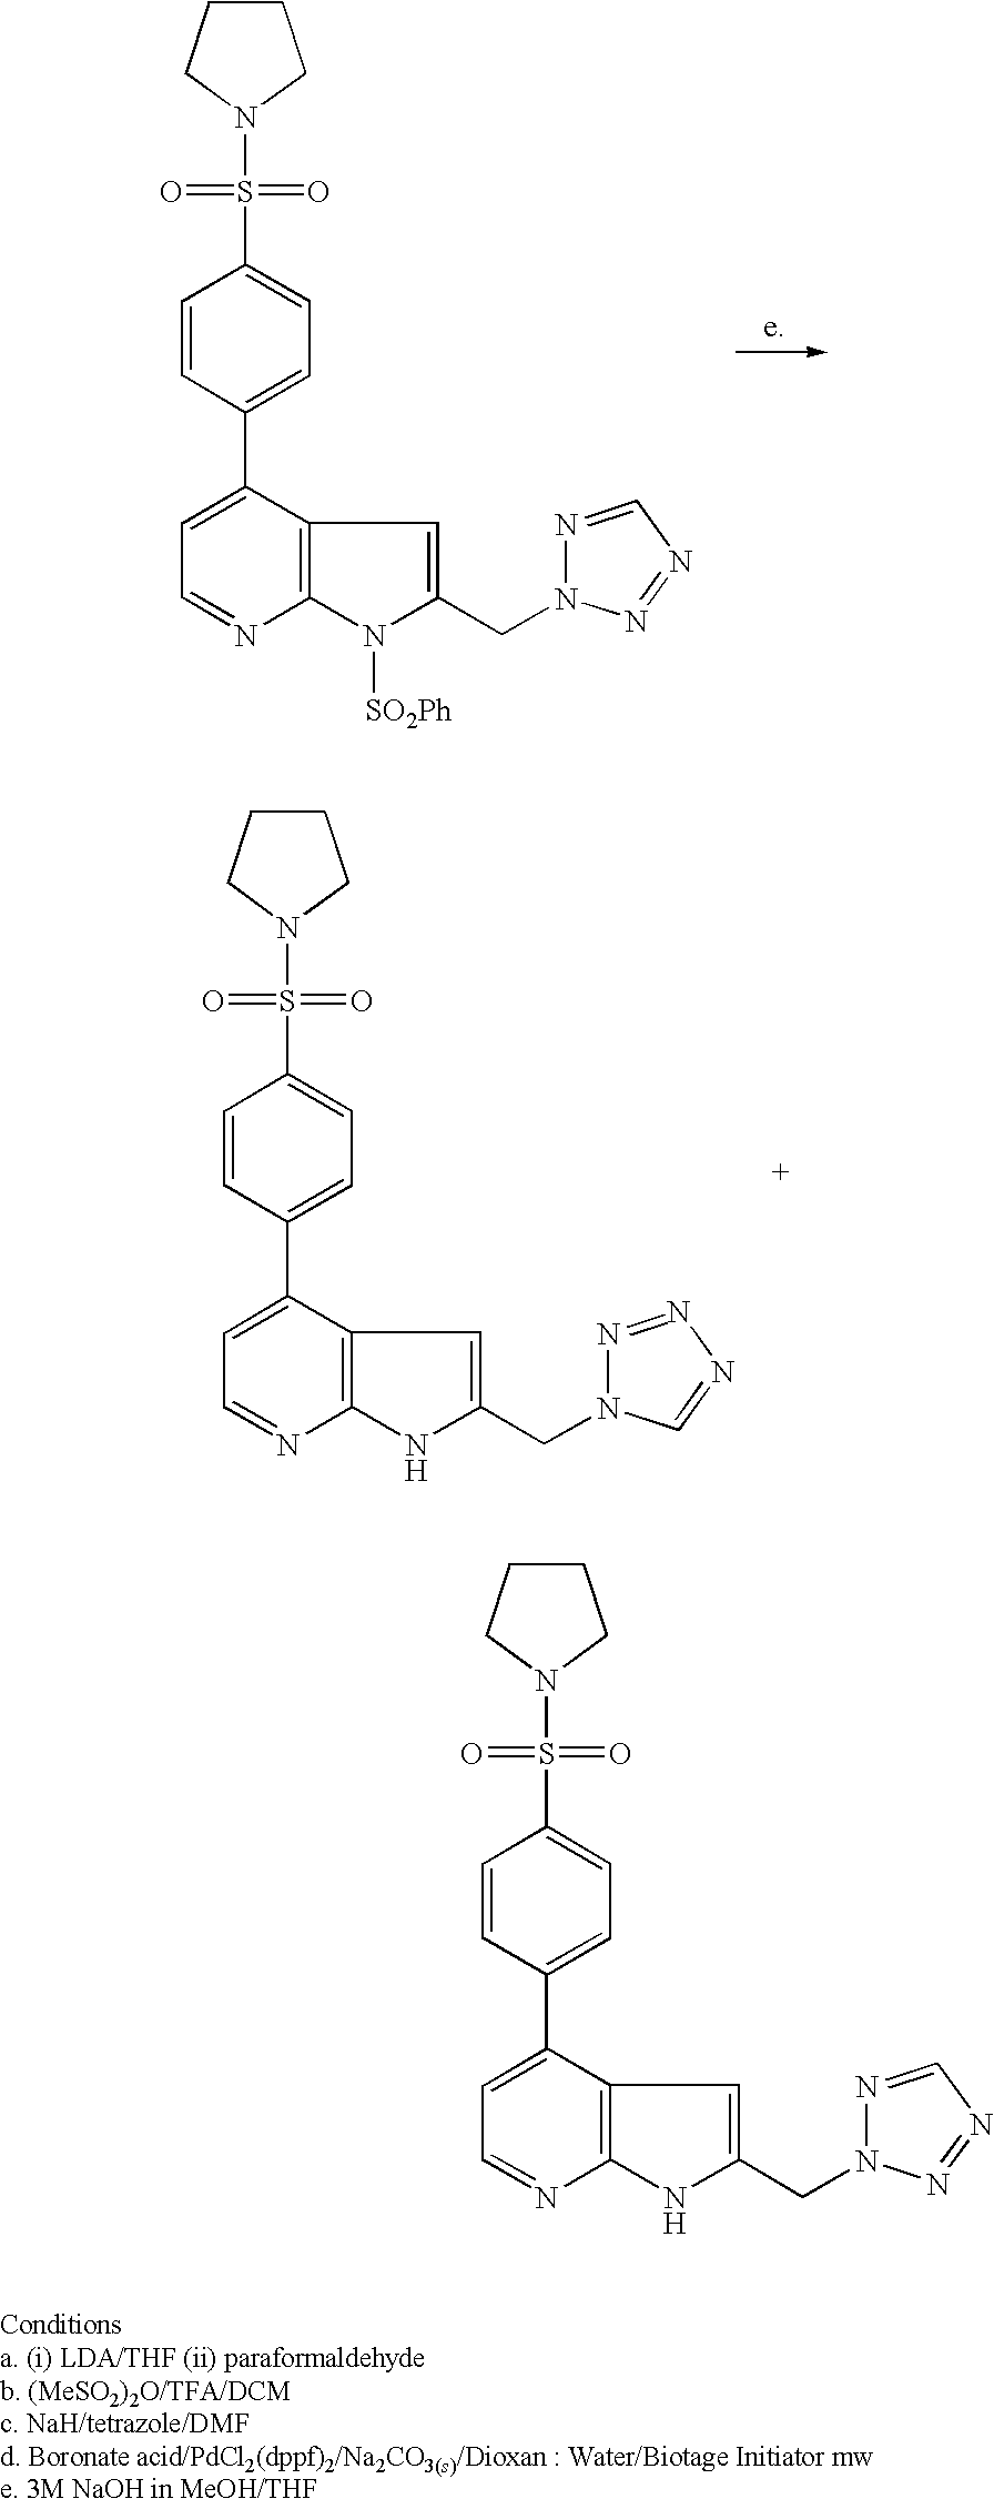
C12=C(N=CC=C1C1=CC=C(S(=O)(=O)N3CCCC3)C=C1)N([SO2Ph])C(CN1N=CN=N1)=C2.C12=C(N=CC=C1C1=CC=C(S(=O)(=O)N3CCCC3)C=C1)NC(CN1N=CN=N1)=C2.C12=C(N=CC=C1C1=CC=C(S(=O)(=O)N3CCCC3)C=C1)NC(CN1N=NN=C1)=C2
